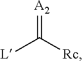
[A2]=C([Rc])[L]
